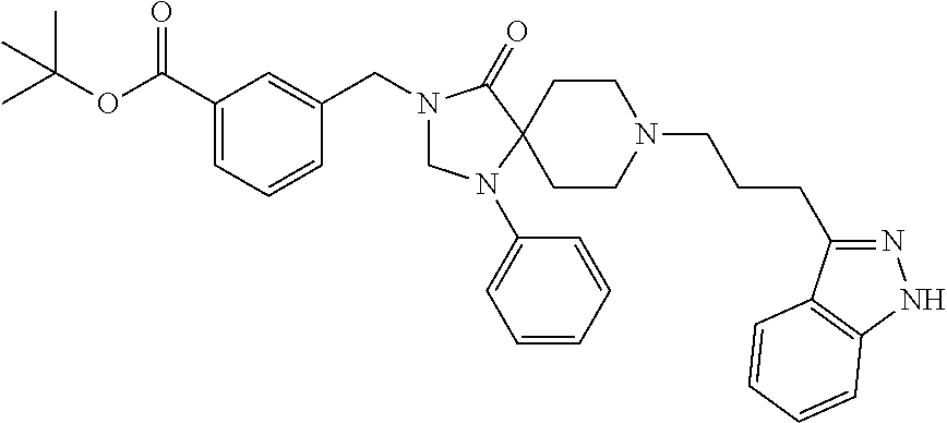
C1(C(OC(C)(C)C)=O)=CC=CC(CN2CN(C3=CC=CC=C3)C3(C2=O)CCN(CCCC2=NNC4=C2C=CC=C4)CC3)=C1
